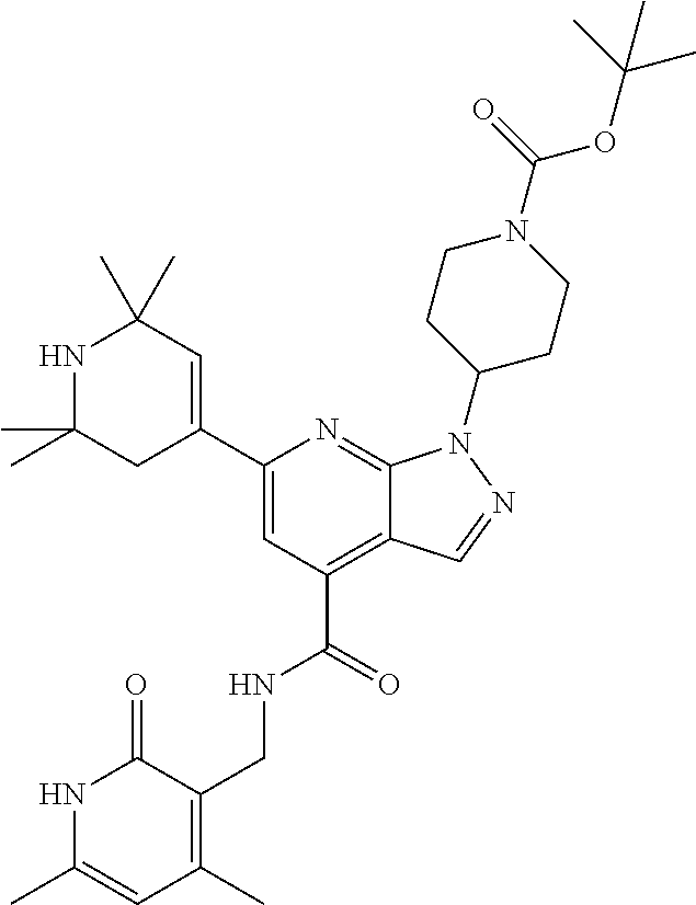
C1(C2=CC(C)(C)NC(C)(C)C2)=CC(C(=O)NCC2=C(C)C=C(C)NC2=O)=C2C(=N1)N(C1CCN(C(=O)OC(C)(C)C)CC1)N=C2
